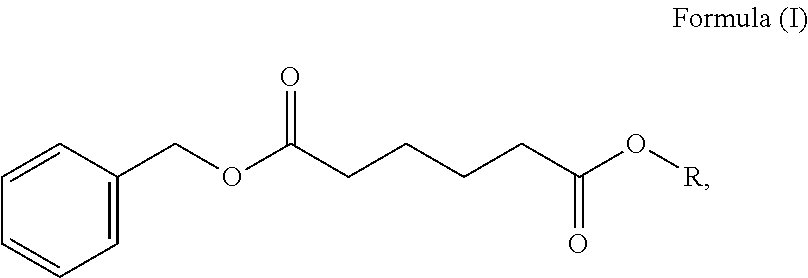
C1=C(COC(CCCCC(O[R])=O)=O)C=CC=C1
